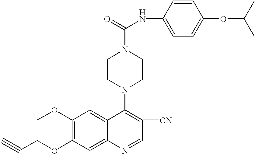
C(COC1=C(OC)C=C2C(=C1)N=CC([CN])=C2N1CCN(C(=O)NC2=CC=C(OC(C)C)C=C2)CC1)#C
